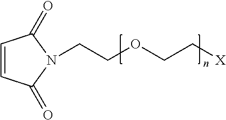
C1=CC(=O)N(CCOCC[X])C1=O
